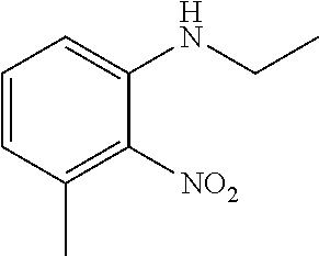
C1=CC(C)=C([NO2])C(NCC)=C1
